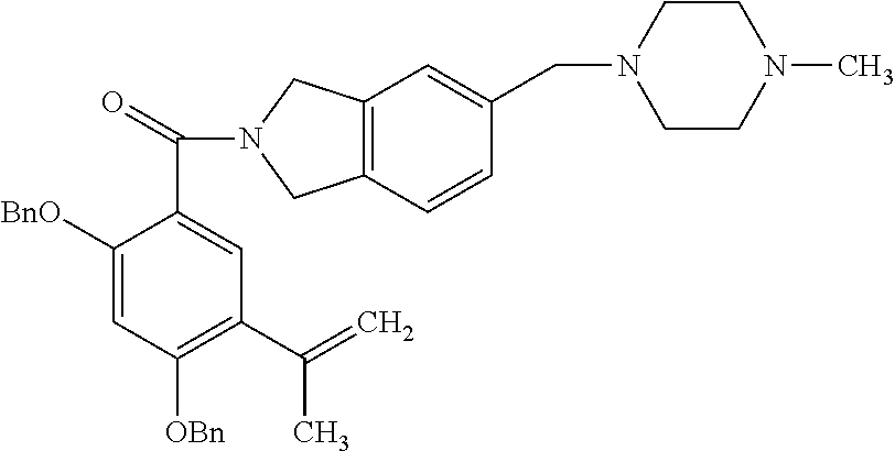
C1([BnO])=CC([OBn])=C(C(=C)C)C=C1C(=O)N1CC2=C(C1)C=CC(CN1CCN(C)CC1)=C2
